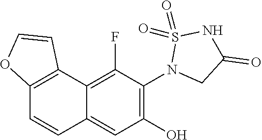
C12=C(F)C(N3CC(=O)NS3(=O)=O)=C(O)C=C1C=CC1=C2C=CO1
